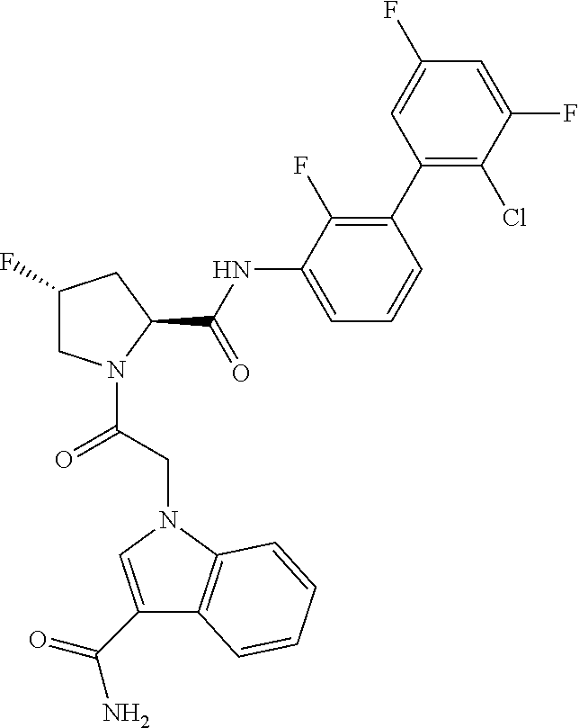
C1(F)CN(C(CN2C3=C(C(C(=O)N)=C2)C=CC=C3)=O)C(C(=O)NC2=CC=CC(C3=C(Cl)C(F)=CC(F)=C3)=C2F)C1
